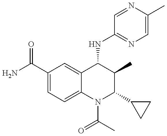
C1(C(=O)N)=CC=C2C(=C1)C(NC1=NC=C(C)N=C1)C(C)C(C1CC1)N2C(C)=O
